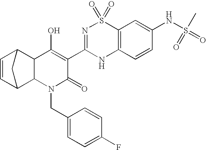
C12C3C=CC(C1C(O)=C(C1=NS(=O)(=O)C4=C(N1)C=CC(NS(=O)(C)=O)=C4)C(=O)N2CC1=CC=C(F)C=C1)C3
